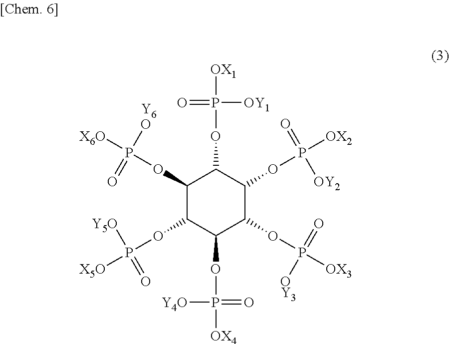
C1(OP([Y6O])(=O)[X6O])C(OP([X5O])([Y5O])=O)C(OP([OX4])([Y4O])=O)C(OP([OX3])(=O)[OY3])C(OP([OX2])(=O)[OY2])C1OP([OX1])(=O)[OY1]
